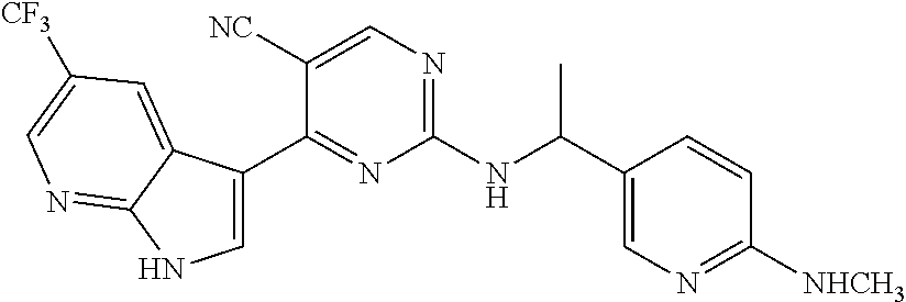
C1=C(C2=NC(NC(C3=CN=C([NHCH3])C=C3)C)=NC=C2[NC])C2=CC([CF3])=CN=C2N1
